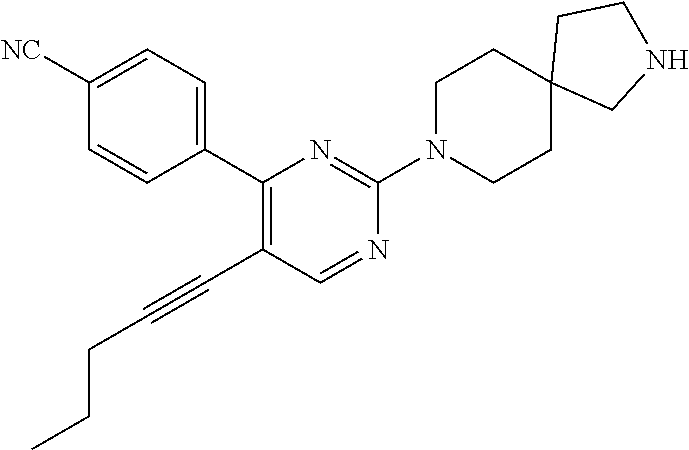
C1(C2=CC=C([NC])C=C2)=C(C#CCCC)C=NC(N2CCC3(CC2)CNCC3)=N1
